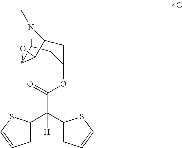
N1(C)C2CC(OC(C(C3=CC=CS3)(C3=CC=CS3)[H])=O)CC1C1C2O1
